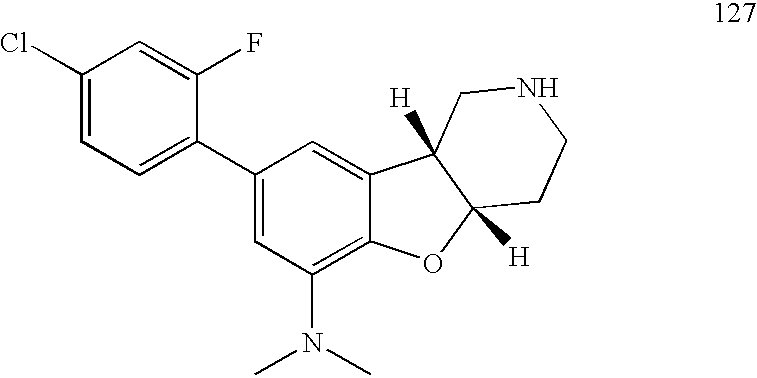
C1(Cl)=CC=C(C2=CC(N(C)C)=C3C(=C2)C2([H])C([H])(O3)CCNC2)C(F)=C1
